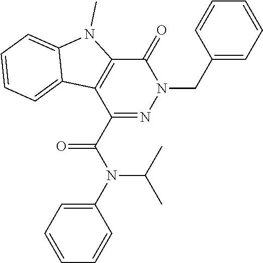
C1(C(N(C2=CC=CC=C2)C(C)C)=O)=NN(CC2=CC=CC=C2)C(=O)C2=C1C1=CC=CC=C1N2C
